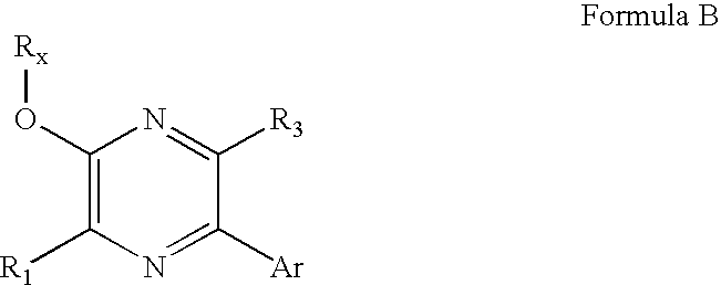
C1(O[Rx])=C([R1])N=C([Ar])C([R3])=N1
